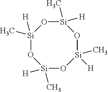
[Si]1(C)([H])O[Si]([H])(C)O[Si]([H])(C)O[Si](C)([H])O1
